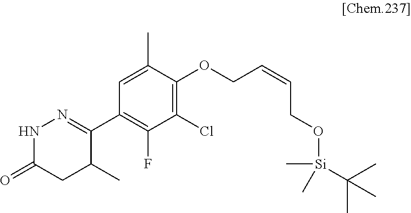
C1(C2=NNC(=O)CC2C)=C(F)C(Cl)=C(OCC=CCO[Si](C)(C)C(C)(C)C)C(C)=C1
